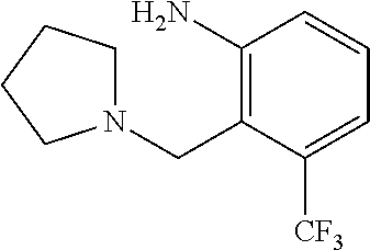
C1(N)=C(CN2CCCC2)C([CF3])=CC=C1
